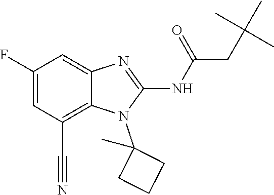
C1(F)=CC(C#N)=C2C(=C1)N=C(NC(=O)CC(C)(C)C)N2C1(C)CCC1
